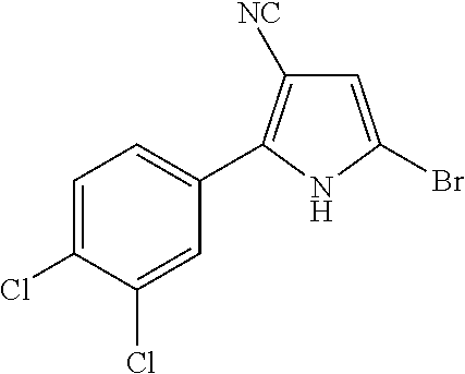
C1=C(Br)NC(C2=CC=C(Cl)C(Cl)=C2)=C1[NC]
